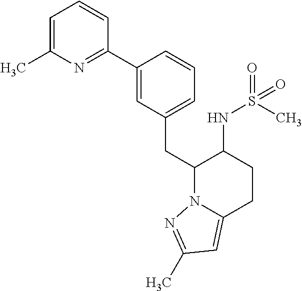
C1(CC2N3C(=CC(C)=N3)CCC2NS(C)(=O)=O)=CC=CC(C2=NC(C)=CC=C2)=C1
